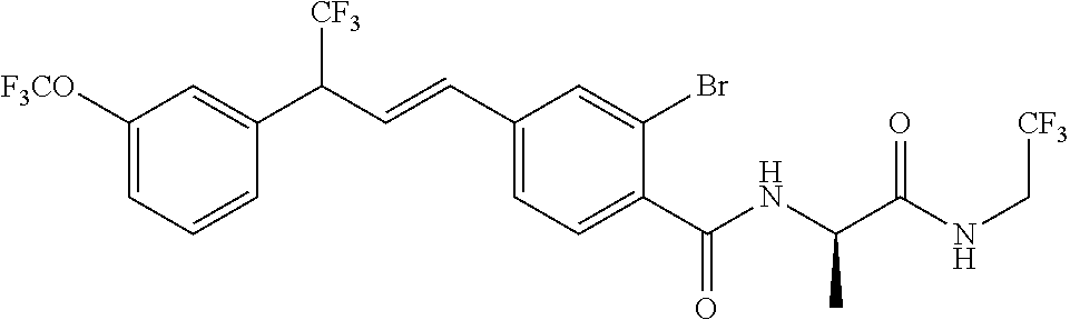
C1([F3CO])=CC=CC(C(C=CC2=CC=C(C(NC(C(NC[CF3])=O)C)=O)C(Br)=C2)[CF3])=C1
